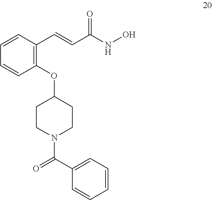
C1(OC2CCN(C(C3=CC=CC=C3)=O)CC2)=C(C=CC(NO)=O)C=CC=C1
